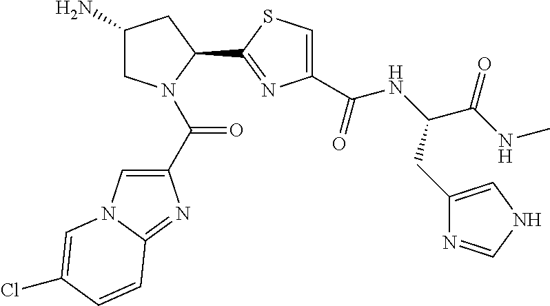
C1(N)CN(C(C2=CN3C(=N2)C=CC(Cl)=C3)=O)C(C2=NC(C(NC(C(NC)=O)CC3=CNC=N3)=O)=CS2)C1
